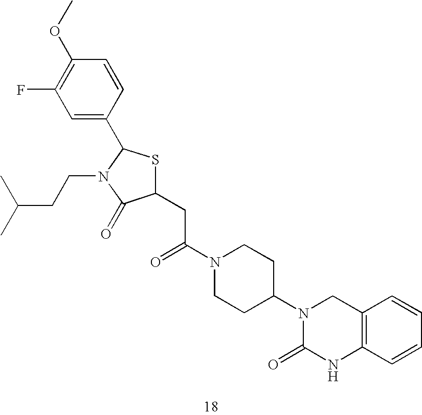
C1(CC(N2CCC(N3C(=O)NC4=C(C3)C=CC=C4)CC2)=O)SC(C2=CC(F)=C(OC)C=C2)N(CCC(C)C)C1=O
